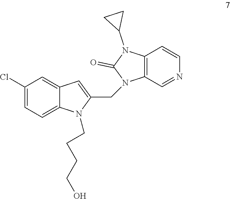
C1(Cl)=CC=C2C(=C1)C=C(CN1C3=C(N(C4CC4)C1=O)C=CN=C3)N2CCCCO
